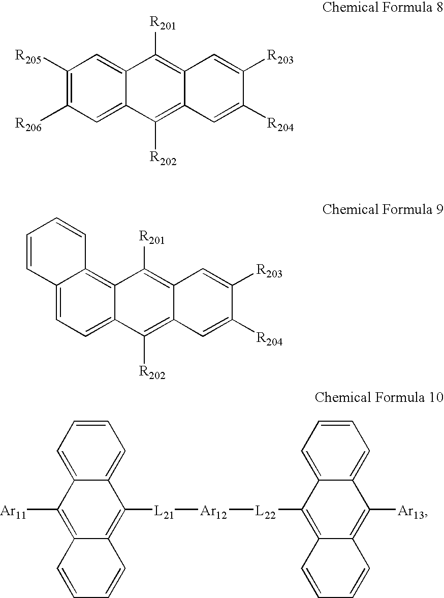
C1([R205])=C([R206])C=C2C(=C1)C([R201])=C1C(=C2[R202])C=C([R204])C([R203])=C1.C12=CC=C3C(=C1C=CC=C2)C([R201])=C1C(=C3[R202])C=C([R204])C([R203])=C1.C1=CC=C2C(=C1)C([L21][Ar12][L22]C1=C3C(=C([Ar13])C4=CC=CC=C14)C=CC=C3)=C1C(=C2[Ar11])C=CC=C1
